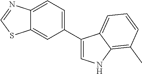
C1(C2=CNC3=C(C)C=CC=C23)=CC=C2C(=C1)SC=N2
